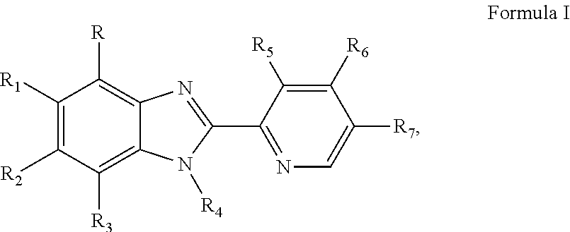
C1([R1])=C([R2])C([R3])=C2C(=C1[R])N=C(C1=NC=C([R7])C([R6])=C1[R5])N2[R4]
